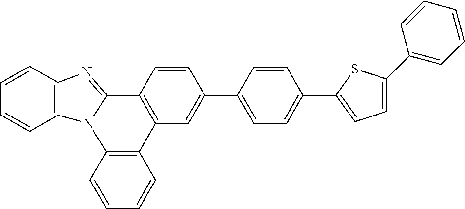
C1=CC2=C(C=C1)N1C(=NC3=C1C=CC=C3)C1=C2C=C(C2=CC=C(C3=CC=C(C4=CC=CC=C4)S3)C=C2)C=C1
